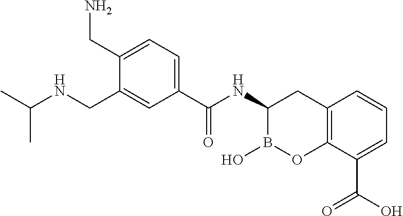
C12=C(C(C(O)=O)=CC=C1)OB(O)C(NC(C1=CC=C(CN)C(CNC(C)C)=C1)=O)C2
